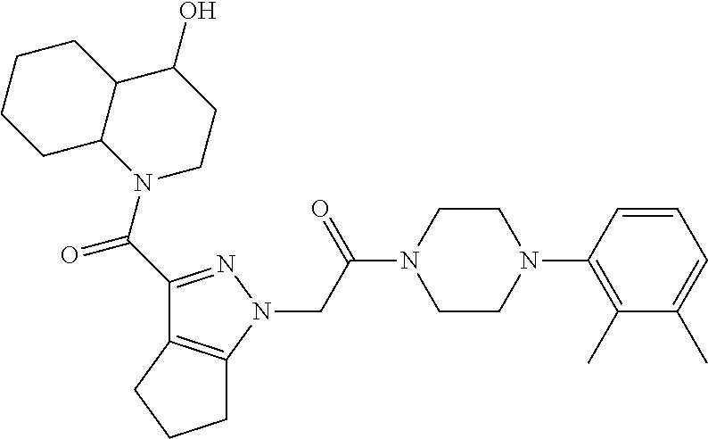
C(C(N1CCN(C2=C(C)C(C)=CC=C2)CC1)=O)N1N=C(C(=O)N2CCC(O)C3C2CCCC3)C2=C1CCC2
